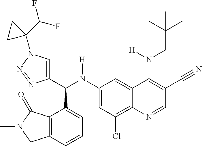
C1(N(C(C2=CN(C3(C(F)F)CC3)N=N2)C2=CC=CC3=C2C(=O)N(C)C3)[H])=CC(Cl)=C2C(=C1)C(N(CC(C)(C)C)[H])=C(C#N)C=N2
